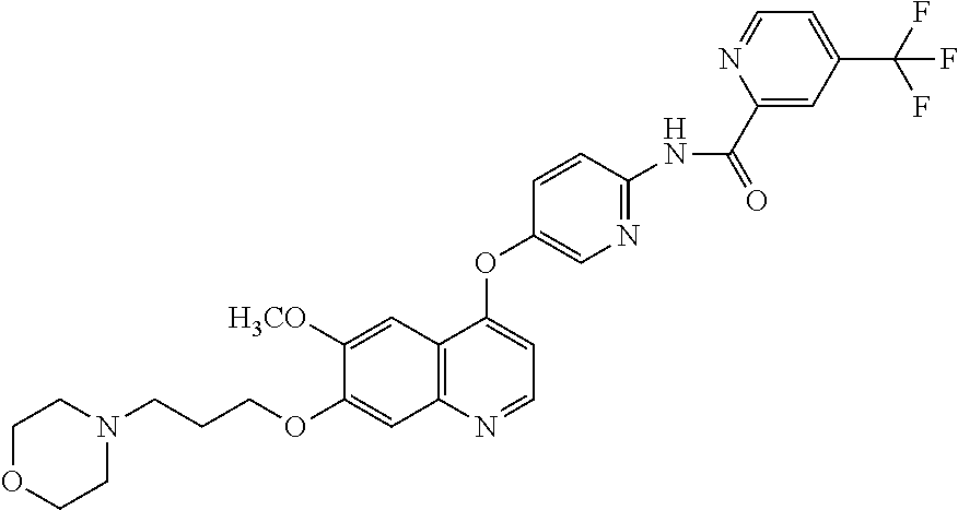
C1COCCN1CCCOC1=CC2=C(C=C1[H3CO])C(OC1=CN=C(NC(C3=CC(C(F)(F)F)=CC=N3)=O)C=C1)=CC=N2
